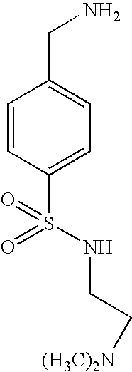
C1=CC(S(=O)(NCC[(H3C)2N])=O)=CC=C1CN
